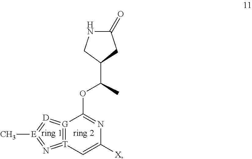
C1(=O)NCC(C(OC2=NC([X])=C[T]3=[G]2=[D]=[E](C)=N=3)C)C1
